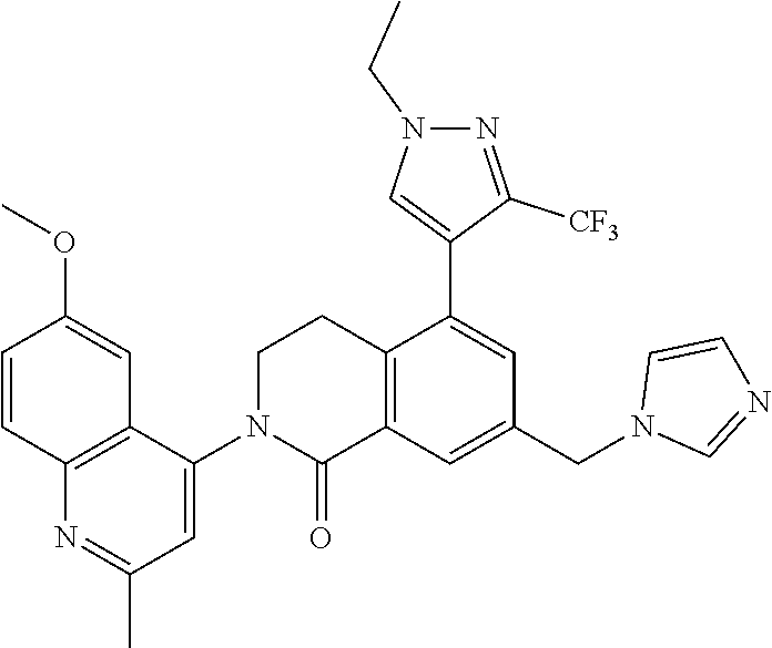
C12=C(C=C(CN3C=NC=C3)C=C1C1=CN(CC)N=C1[CF3])C(=O)N(C1=CC(C)=NC3=C1C=C(OC)C=C3)CC2
